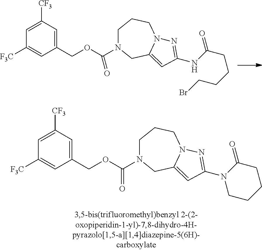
C1(COC(N2CCCN3C(=CC(NC(CCCCBr)=O)=N3)C2)=O)=CC([CF3])=CC([F3C])=C1.C1(COC(N2CCCN3C(=CC(N4C(=O)CCCC4)=N3)C2)=O)=CC([CF3])=CC([F3C])=C1
